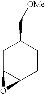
C1C2C(CCC1C[OMe])O2
